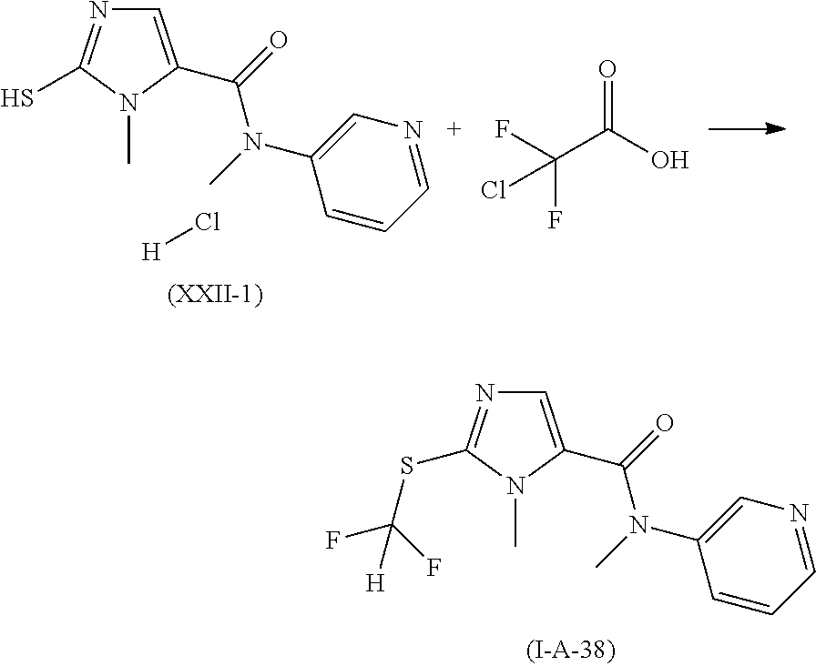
C1=C(C(=O)N(C)C2=CN=CC=C2)N(C)C(S)=N1.[H]Cl.FC(F)(C(O)=O)Cl.C1=C(C(=O)N(C)C2=CN=CC=C2)N(C)C(SC(F)(F)[H])=N1
